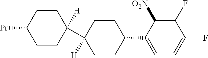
C1CC(C2([H])CCC(C3=CC=C(F)C(F)=C3[O2N])CC2)([H])CCC1[Pr]
